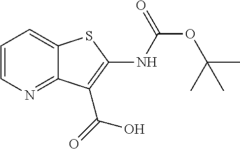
C1=CN=C2C(=C1)SC(NC(OC(C)(C)C)=O)=C2C(=O)O
